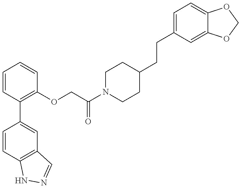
C1=CC2=C(C=C1C1=C(OCC(N3CCC(CCC4=CC=C5C(=C4)OCO5)CC3)=O)C=CC=C1)C=NN2
